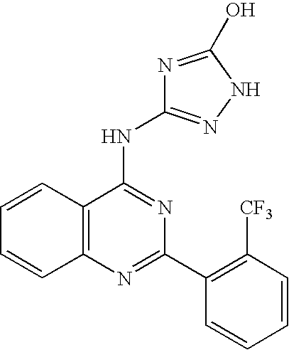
C12=C(N=C(C3=C([CF3])C=CC=C3)N=C1NC1=NNC(O)=N1)C=CC=C2
